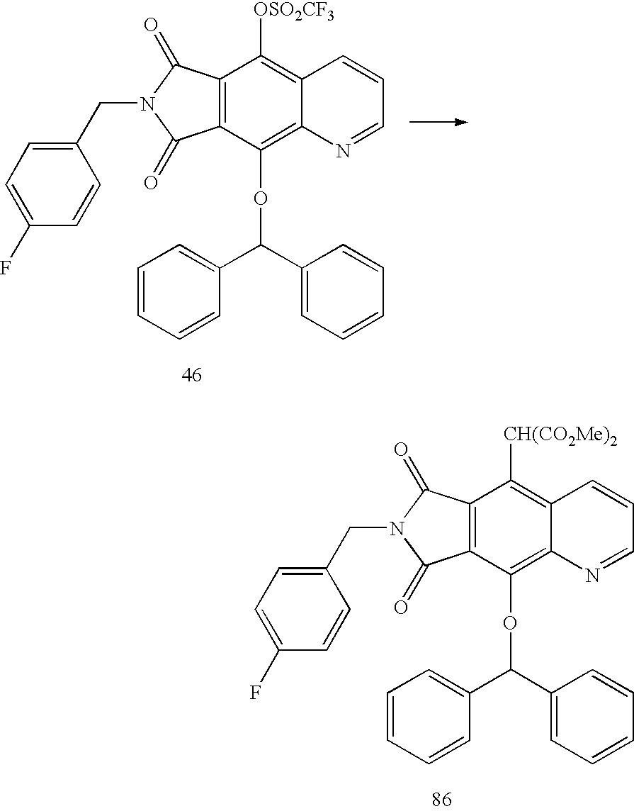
C12=C(C(=O)N(CC3=CC=C(F)C=C3)C1=O)C([CH(CO2Me)2])=C1C(=C2OC(C2=CC=CC=C2)C2=CC=CC=C2)N=CC=C1.C12=C(C(=O)N(CC3=CC=C(F)C=C3)C1=O)C([OSO2CF3])=C1C(=C2OC(C2=CC=CC=C2)C2=CC=CC=C2)N=CC=C1
